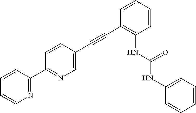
N1=C(C2=NC=C(C#CC3=C(NC(NC4=CC=CC=C4)=O)C=CC=C3)C=C2)C=CC=C1
